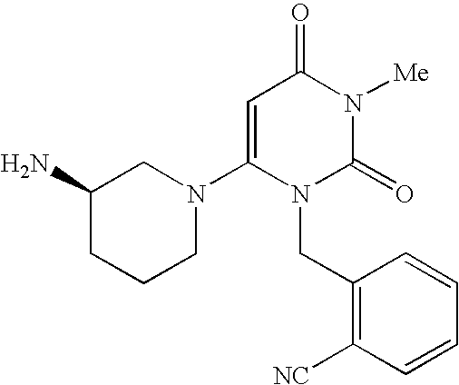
C1=C(N2CC(N)CCC2)N(CC2=C([NC])C=CC=C2)C(=O)N([Me])C1=O
